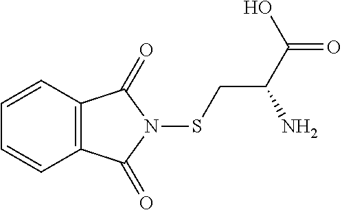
C12=C(C=CC=C1)C(=O)N(SCC(C(O)=O)N)C2=O
